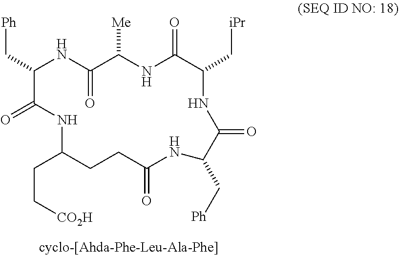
C(C1NC(=O)C([Me])NC(=O)C(C[iPr])NC(=O)C(C[Ph])NC(=O)CCC(CC[CO2H])NC1=O)[Ph]
